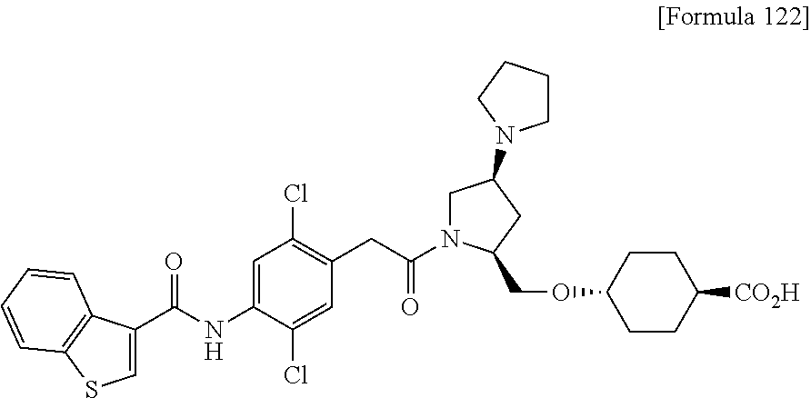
C1=C(C(NC2=CC(Cl)=C(CC(N3CC(N4CCCC4)CC3COC3CCC([CO2H])CC3)=O)C=C2Cl)=O)C2=C(S1)C=CC=C2
